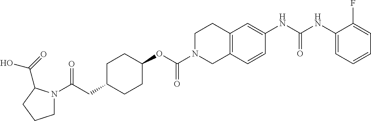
C1(NC(NC2=CC3=C(C=C2)CN(C(OC2CCC(CC(=O)N4CCCC4C(=O)O)CC2)=O)CC3)=O)=CC=CC=C1F
